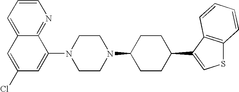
C1=CC=C2C(=N1)C(N1CCN(C3CCC(C4=CSC5=C4C=CC=C5)CC3)CC1)=CC(Cl)=C2
